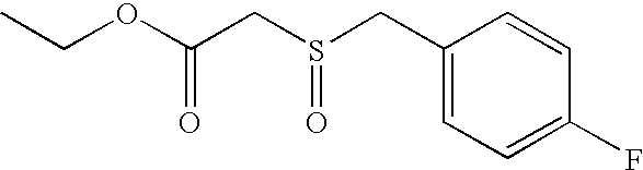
CCOC(CS(CC1=CC=C(F)C=C1)=O)=O
